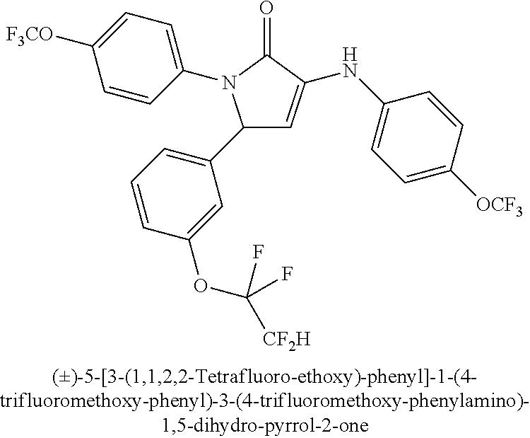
C1(C2=CC=CC(OC([CF2H])(F)F)=C2)C=C(NC2=CC=C([OCF3])C=C2)C(=O)N1C1=CC=C([OCF3])C=C1
